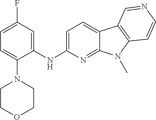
C1(NC2=CC=C3C(=N2)N(C)C2=C3C=NC=C2)=CC(F)=CC=C1N1CCOCC1
